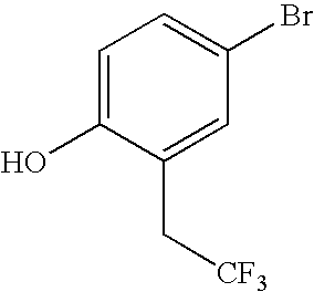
C1=C(O)C(C[CF3])=CC(Br)=C1
